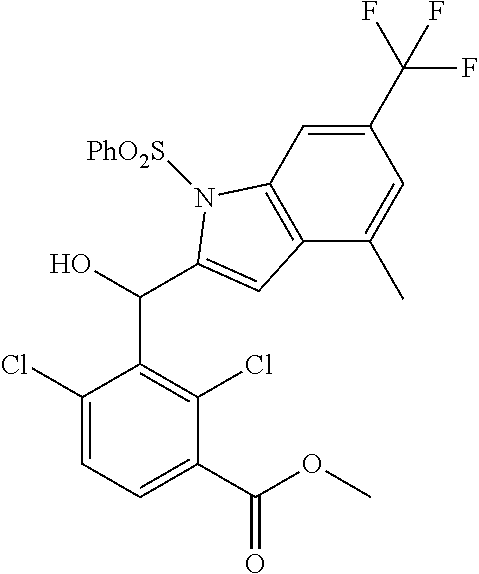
C1(C(OC)=O)=CC=C(Cl)C(C(C2=CC3=C(C=C(C(F)(F)F)C=C3C)N2[PhO2S])O)=C1Cl
